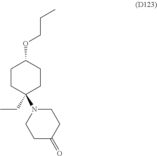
C1CC(CC)(N2CCC(=O)CC2)CCC1OCCC
